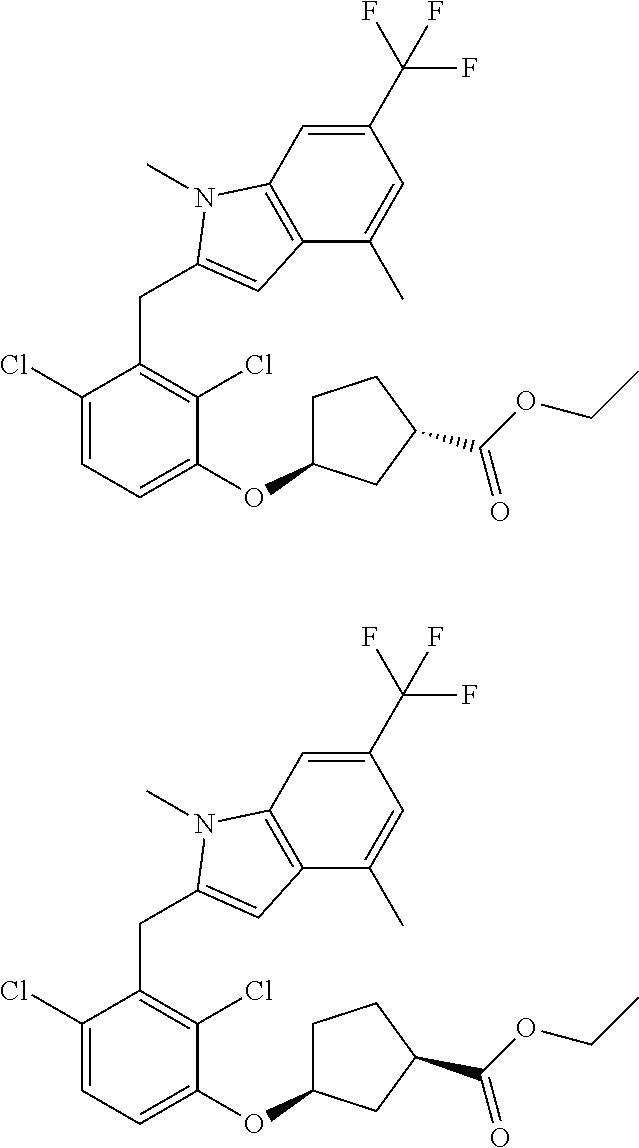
C1(Cl)=CC=C(OC2CCC(C(OCC)=O)C2)C(Cl)=C1CC1=CC2=C(C=C(C(F)(F)F)C=C2C)N1C.C1(Cl)=CC=C(OC2CCC(C(OCC)=O)C2)C(Cl)=C1CC1=CC2=C(C=C(C(F)(F)F)C=C2C)N1C
